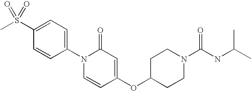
CS(C1=CC=C(N2C=CC(OC3CCN(C(NC(C)C)=O)CC3)=CC2=O)C=C1)(=O)=O
